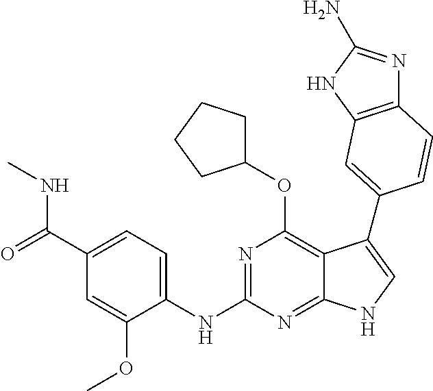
C1(C(=O)NC)=CC=C(NC2=NC(OC3CCCC3)=C3C(=N2)NC=C3C2=CC3=C(N=C(N)N3)C=C2)C(OC)=C1
